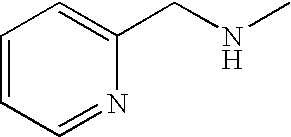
C1=CC=NC(CNC)=C1
